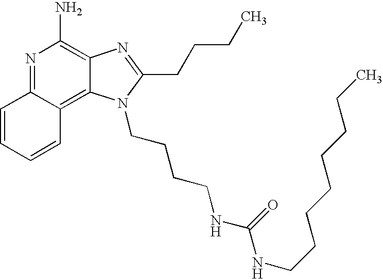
N1=C2C(=C3C(=C1N)N=C(CCCC)N3CCCCNC(NCCCCCCCC)=O)C=CC=C2
